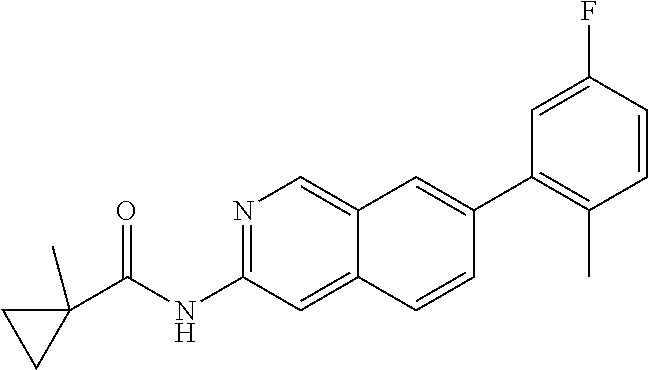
N1=C(NC(C2(C)CC2)=O)C=C2C(=C1)C=C(C1=C(C)C=CC(F)=C1)C=C2
